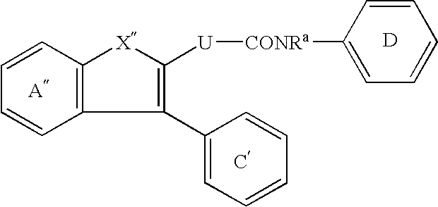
C1=CC2=C(C=C1)C(C1=CC=CC=C1)=C([U][CONRa]C1=CC=CC=C1)[X]2.[D]
